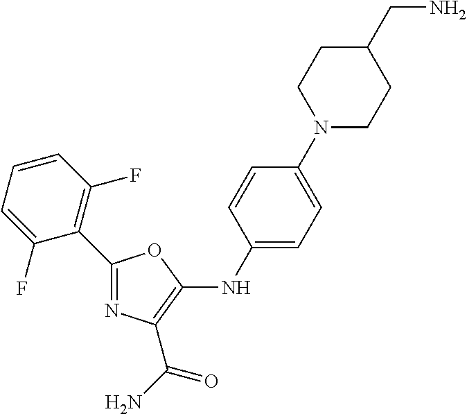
C1(C2=C(F)C=CC=C2F)=NC(C(N)=O)=C(NC2=CC=C(N3CCC(CN)CC3)C=C2)O1
